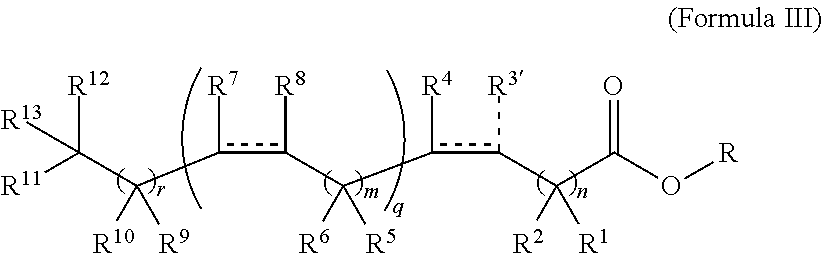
c([R7])(c([R8])C([R6])([R5])c([R4])c([R3])C([R2])([R1])C(=O)O[R])C(C([R11])([R12])[R13])([R10])[R9]
